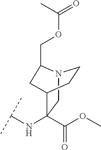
N12CC(NC(C)C)(C(OC)=O)C(CC1)CC2COC(C)=O
